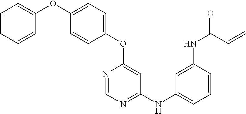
C1(OC2=CC=CC=C2)=CC=C(OC2=CC(NC3=CC=CC(NC(=O)C=C)=C3)=NC=N2)C=C1
